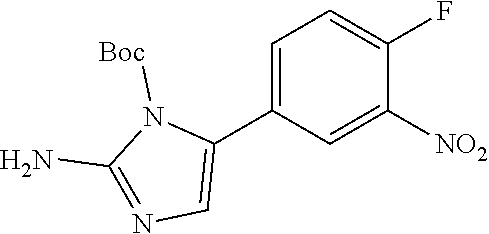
NC1=NC=C(C2=CC=C(F)C([NO2])=C2)N1[Boc]
